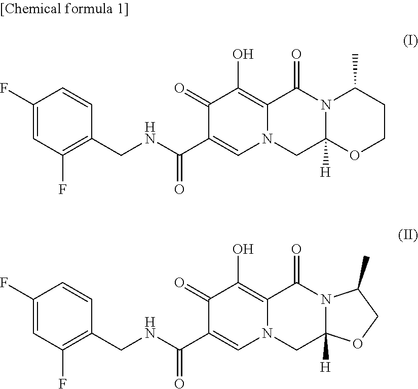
C1(F)=CC(F)=C(CNC(C2=CN3C(=C(O)C2=O)C(=O)N2C([H])(C3)OCCC2C)=O)C=C1.C1(F)=CC(F)=C(CNC(C2=CN3C(=C(O)C2=O)C(=O)N2C([H])(C3)OCC2C)=O)C=C1
